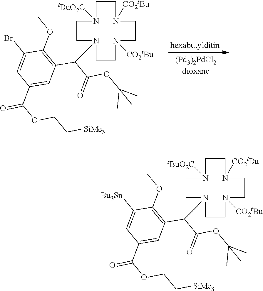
C1(Br)=CC(C(=O)OCC[SiMe3])=CC(C(C(OC(C)(C)C)=O)N2CCN([tBuO2C])CCN([CO2tBu])CCN([CO2tBu])CC2)=C1OC.C1([Bu3Sn])=CC(C(=O)OCC[SiMe3])=CC(C(C(OC(C)(C)C)=O)N2CCN([tBuO2C])CCN([CO2tBu])CCN([CO2tBu])CC2)=C1OC
